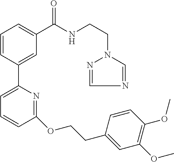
C1=CC(C2=CC=CC(OCCC3=CC(OC)=C(OC)C=C3)=N2)=CC(C(NCCN2N=CN=C2)=O)=C1
